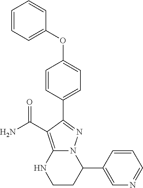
C1=CC=C(OC2=CC=C(C3=NN4C(=C3C(=O)N)NCCC4C3=CN=CC=C3)C=C2)C=C1
